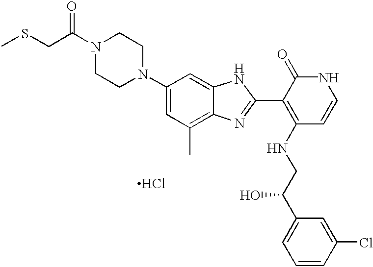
C1(N2CCN(C(=O)CSC)CC2)=CC(C)=C2C(=C1)NC(C1=C(NCC(C3=CC=CC(Cl)=C3)O)C=CNC1=O)=N2.Cl
